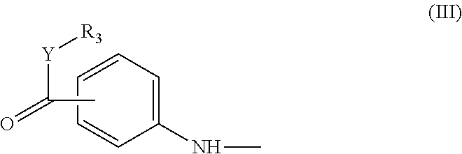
C1=CC=C(NC)C=C1.CC([Y][R3])=O
